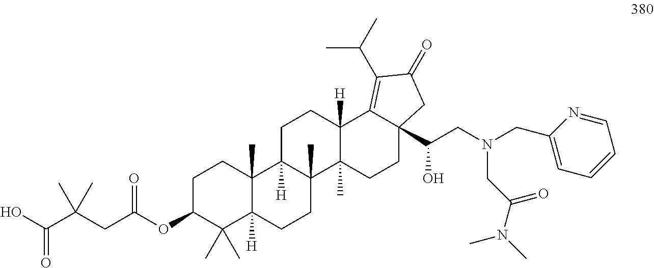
C1CC2(C)C([H])(C(C)(C)C1OC(CC(C(O)=O)(C)C)=O)CCC1(C)C2([H])CCC2([H])C1(C)CCC1(C(CN(CC3=CC=CC=N3)CC(N(C)C)=O)O)C2=C(C(C)C)C(=O)C1
